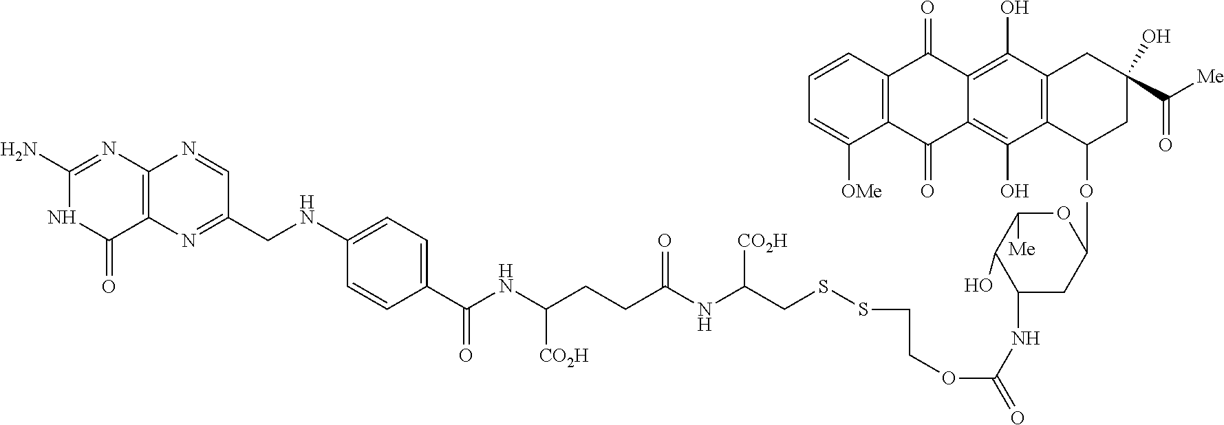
C1(N)=NC2=C(C(=O)N1)N=C(CNC1=CC=C(C(NC(CCC(NC(CSSCCOC(NC3CC(OC4CC(C([Me])=O)(O)CC5=C4C(O)=C4C(=C5O)C(=O)C5=C(C4=O)C([OMe])=CC=C5)OC([Me])C3O)=O)[CO2H])=O)[CO2H])=O)C=C1)C=N2
